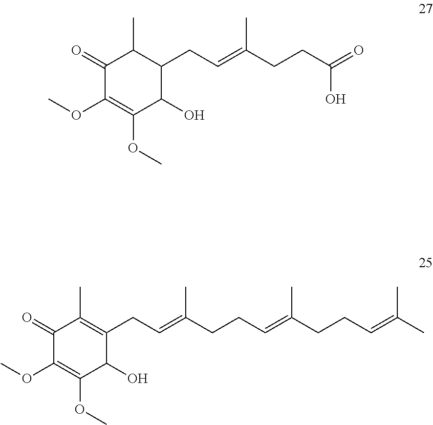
C1(=O)C(OC)=C(OC)C(O)C(CC=C(CCC(=O)O)C)C1C.C1(=O)C(OC)=C(OC)C(O)C(CC=C(CCC=C(CCC=C(C)C)C)C)=C1C
